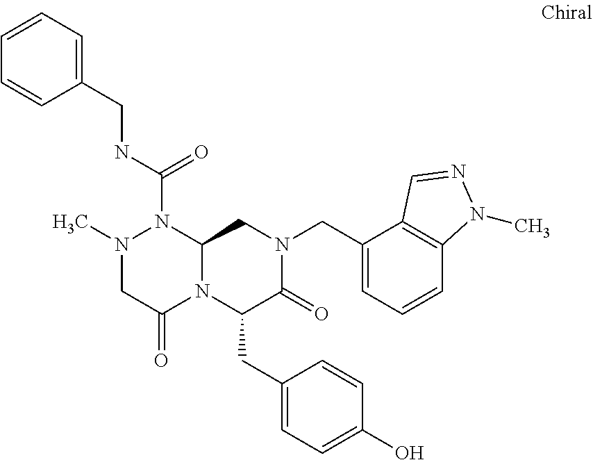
N(C(=O)N1N(C)CC(=O)N2C1CN(CC1=CC=CC3=C1C=NN3C)C(=O)C2CC1=CC=C(O)C=C1)CC1=CC=CC=C1
